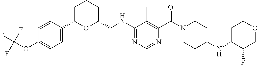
C1=C(C2OC(CNC3=NC=NC(C(N4CCC(NC5CCOCC5F)CC4)=O)=C3C)CCC2)C=CC(OC(F)(F)F)=C1
